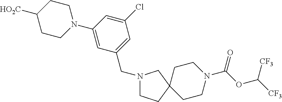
C1(N2CCC([HO2C])CC2)=CC(CN2CCC3(CCN(C(OC([CF3])[CF3])=O)CC3)C2)=CC(Cl)=C1
